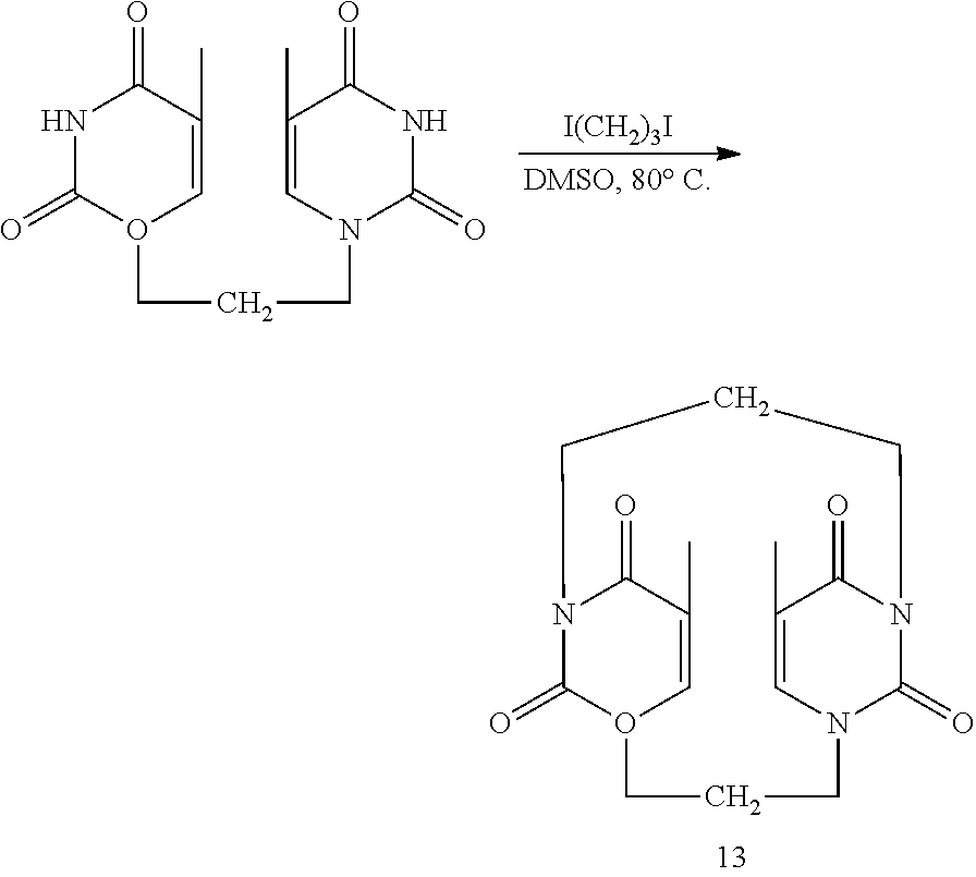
N12C(=O)O(C=C(C)C1=O)CCCN1C(=O)N(C(=O)C(C)=C1)CCC2.N1C(=O)O(CCCN2C(=O)NC(=O)C(C)=C2)C=C(C)C1=O.[I(CH2)3I]
